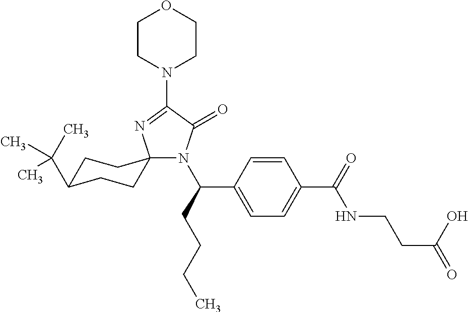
N1(C(CCCC)C2=CC=C(C(=O)NCCC(=O)O)C=C2)C(=O)C(N2CCOCC2)=NC12CCC(C(C)(C)C)CC2
